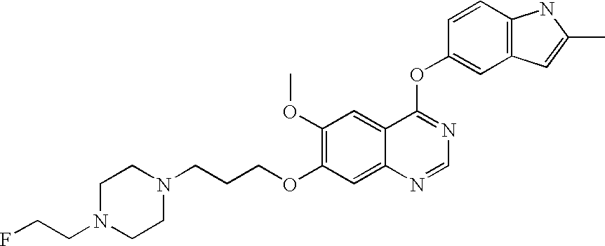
C1(OC)=C(OCCCN2CCN(CCF)CC2)C=C2C(=C1)C(OC1=CC3=C(C=C1)NC(C)=C3)=NC=N2
